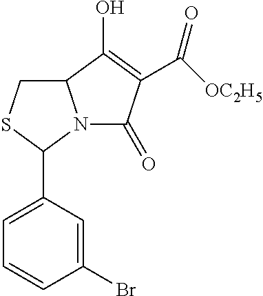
C12CSC(C3=CC=CC(Br)=C3)N1C(=O)C(C(=O)[OC2H5])=C2O
